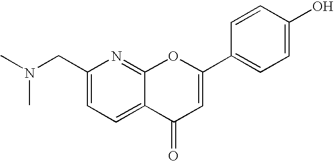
C1(CN(C)C)=CC=C2C(=N1)OC(C1=CC=C(O)C=C1)=CC2=O
